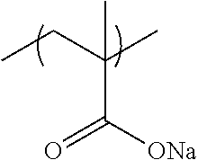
CCC(C)(C([ONa])=O)C
